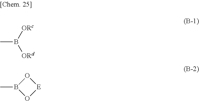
CB([ORc])[ORd].O1B(C)O[E]1
